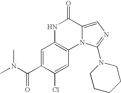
N1C2=C(N3C(=CN=C3N3CCCCC3)C1=O)C=C(Cl)C(C(N(C)C)=O)=C2
